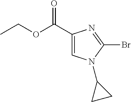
C1(C(OCC)=O)=CN(C2CC2)C(Br)=N1
